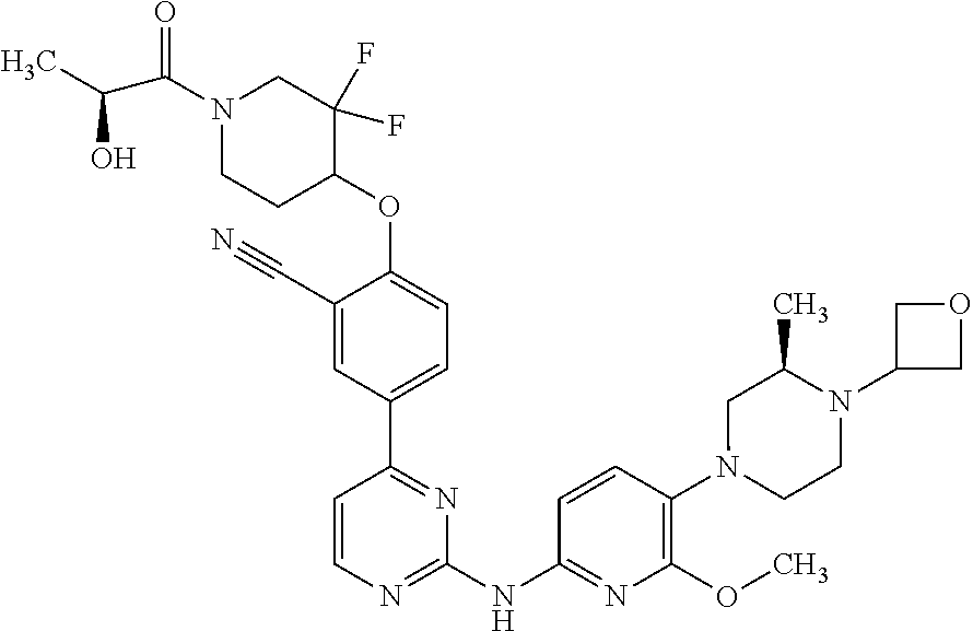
C1=CN=C(NC2=NC(OC)=C(N3CCN(C4COC4)C(C)C3)C=C2)N=C1C1=CC=C(OC2C(F)(F)CN(C(C(O)C)=O)CC2)C(C#N)=C1
